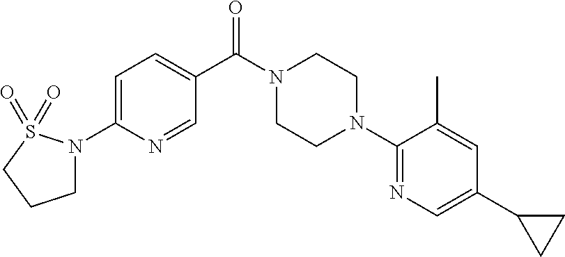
C1=C(N2CCCS2(=O)=O)N=CC(C(N2CCN(C3=NC=C(C4CC4)C=C3C)CC2)=O)=C1
